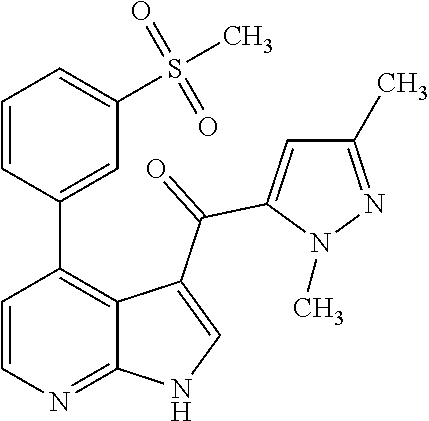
C1=CN=C2C(=C1C1=CC(S(C)(=O)=O)=CC=C1)C(C(C1=CC(C)=NN1C)=O)=CN2
